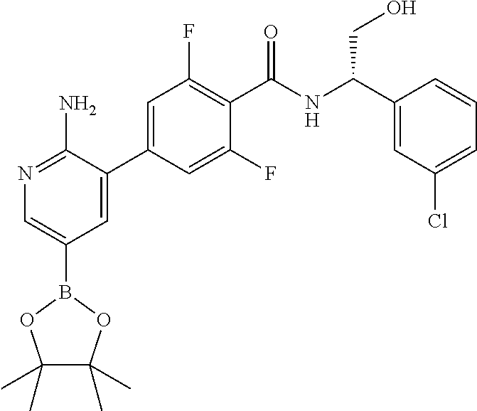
N1=C(N)C(C2=CC(F)=C(C(NC(C3=CC(Cl)=CC=C3)CO)=O)C(F)=C2)=CC(B2OC(C)(C)C(C)(C)O2)=C1
